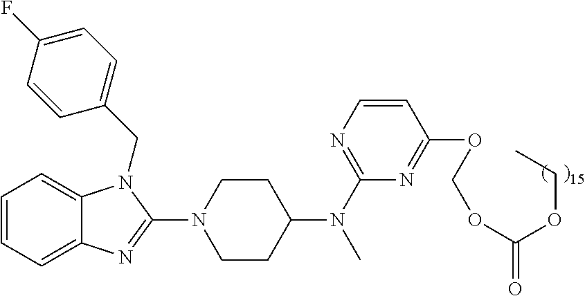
C1=CC=C2C(=C1)N(CC1=CC=C(F)C=C1)C(N1CCC(N(C)C3=NC=CC(OCOC(=O)OCC)=N3)CC1)=N2
